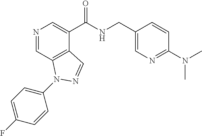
N1=CC2=C(C(C(NCC3=CN=C(N(C)C)C=C3)=O)=C1)C=NN2C1=CC=C(F)C=C1
